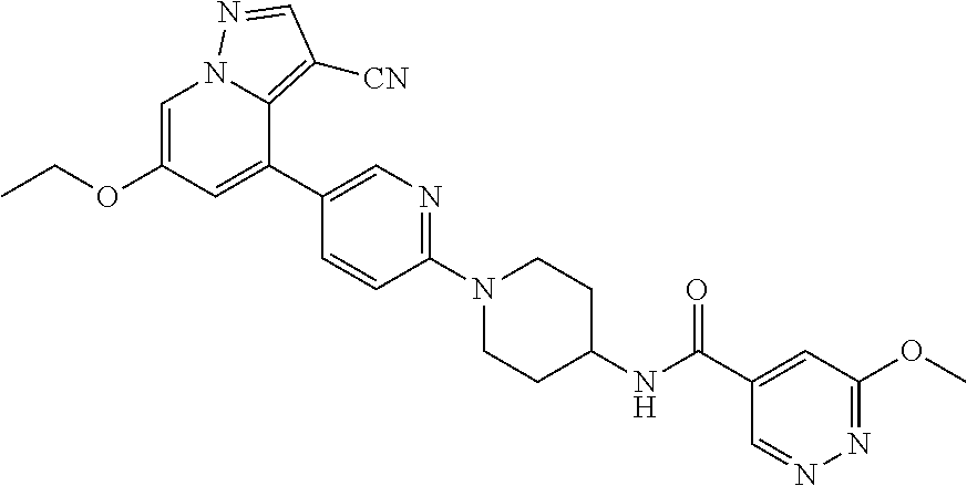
C1=C(OCC)C=C(C2=CN=C(N3CCC(NC(C4=CC(OC)=NN=C4)=O)CC3)C=C2)C2=C([CN])C=NN12
